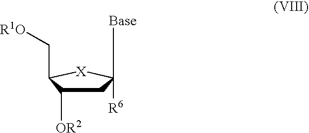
C1C([OR2])C(C[R1O])[X]C1([Base])[R6]
